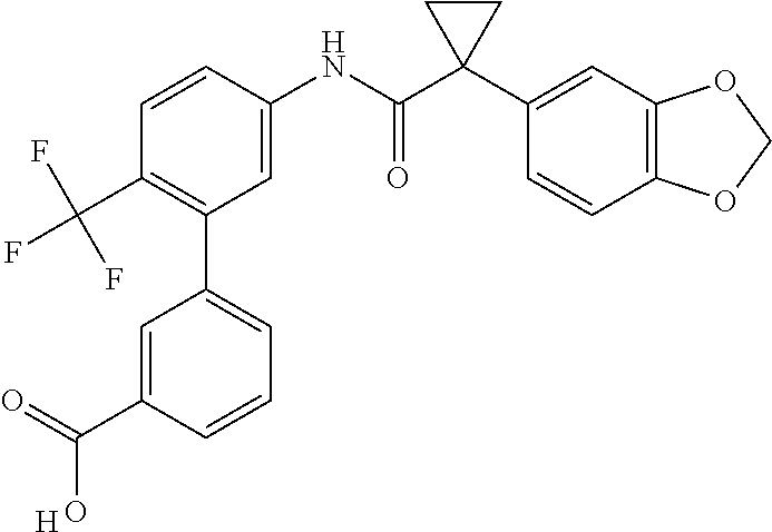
C1(C2=C(C(F)(F)F)C=CC(NC(C3(C4=CC5=C(C=C4)OCO5)CC3)=O)=C2)=CC=CC(C(O)=O)=C1.[H]
